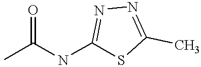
CC(NC1=NN=C(C)S1)=O
